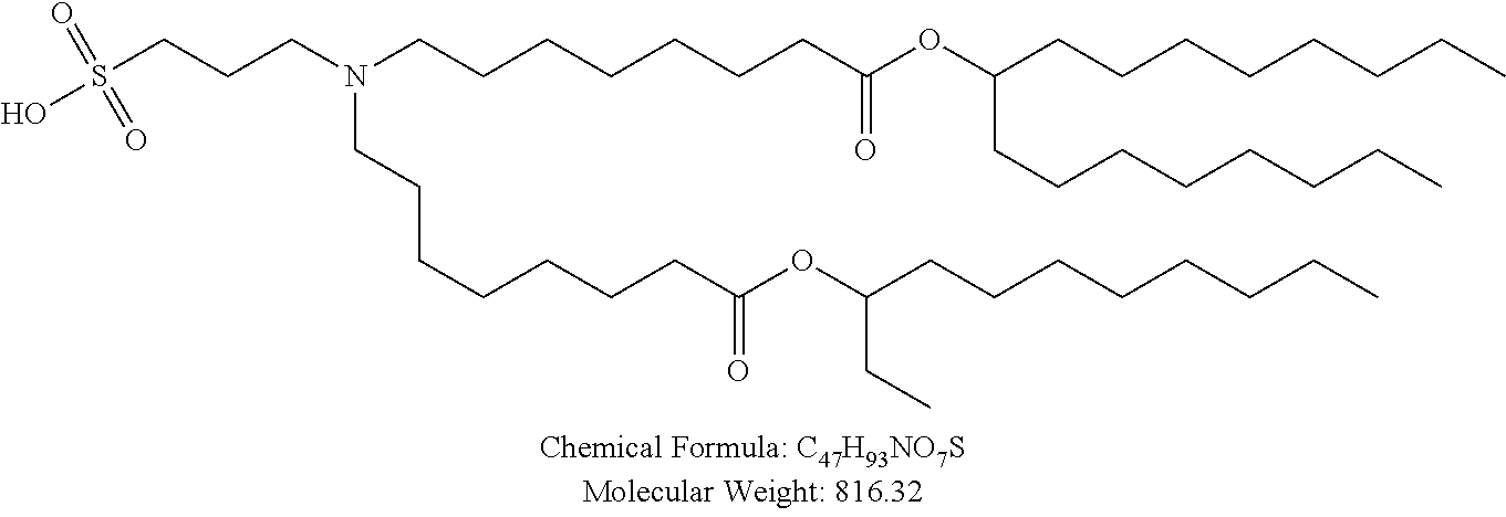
O(C(CC)CCCCCCCC)C(CCCCCCCN(CCCCCCCC(=O)OC(CCCCCCCC)CCCCCCCC)CCCS(=O)(=O)O)=O
